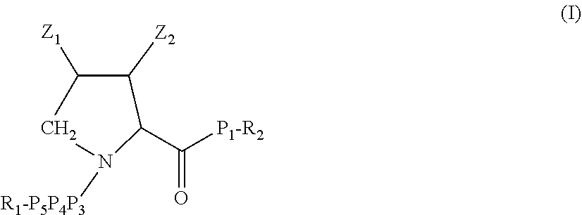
O=C([P1-R2])C1C([Z2])C([Z1])CN1[R1-P5P4P3]
